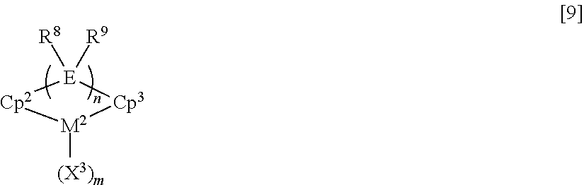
[Cp2]1[E]([R8])([R9])[Cp3][M2]1[(X3)m]
